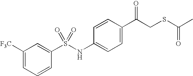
C1=C(C(CSC(C)=O)=O)C=CC(NS(C2=CC([F3C])=CC=C2)(=O)=O)=C1
